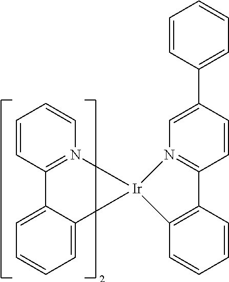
C1=CC2=N(C=C1)[Ir]1(C3=CC=CC=C23)N2=C(C=CC(C3=CC=CC=C3)=C2)C2=C1C=CC=C2
